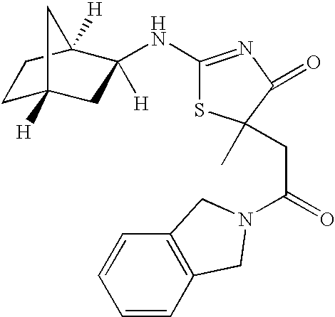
C1C2([H])CC([H])(NC3=NC(=O)C(C)(CC(=O)N4CC5=C(C=CC=C5)C4)S3)C([H])(C1)C2
